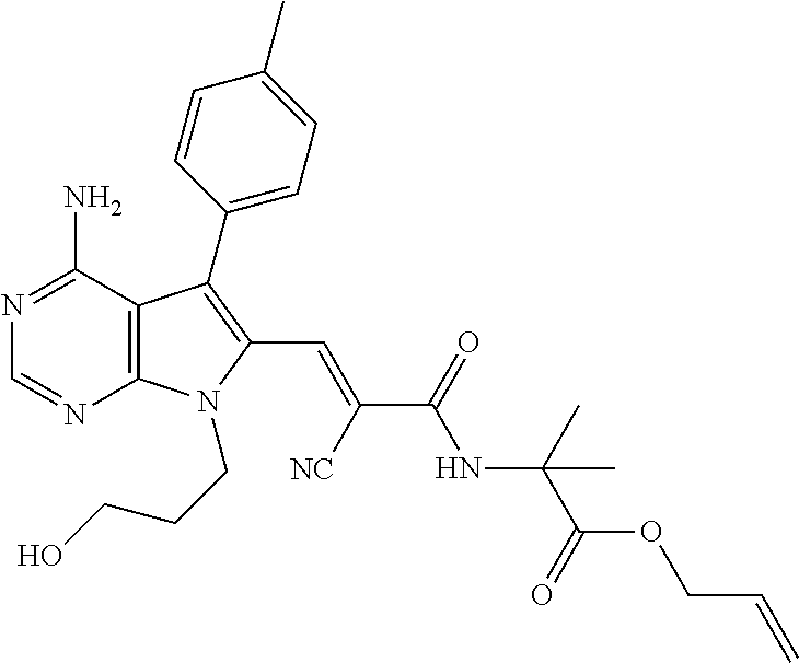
N1=C(N)C2=C(N=C1)N(CCCO)C(C=C([NC])C(=O)NC(C(=O)OCC=C)(C)C)=C2C1=CC=C(C)C=C1
